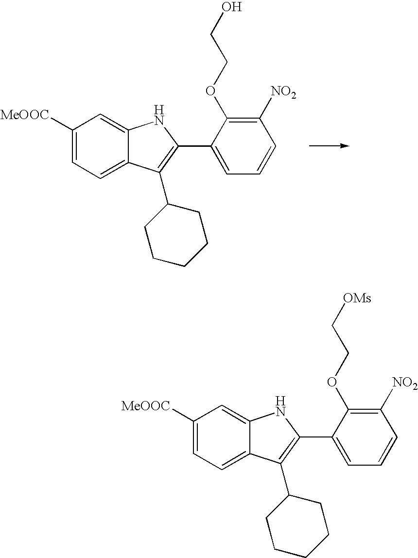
C1([MeOOC])=CC=C2C(=C1)NC(C1=CC=CC([NO2])=C1OCCO)=C2C1CCCCC1.C1([MeOOC])=CC=C2C(=C1)NC(C1=CC=CC([NO2])=C1OCC[OMs])=C2C1CCCCC1
